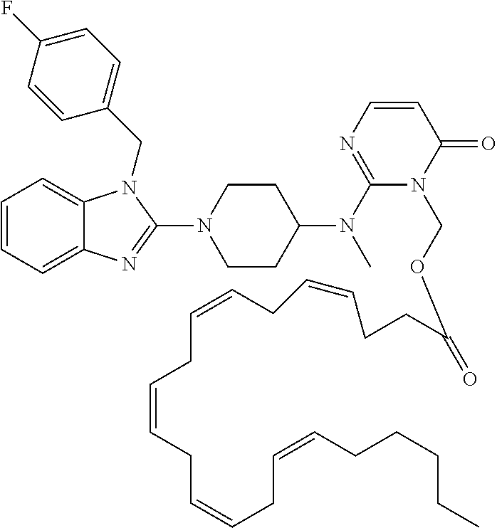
C1=CC=C2C(=C1)N(CC1=CC=C(F)C=C1)C(N1CCC(N(C3=NC=CC(=O)N3COC(=O)CCC=CCC=CCC=CCC=CCC=CCCCCC)C)CC1)=N2
